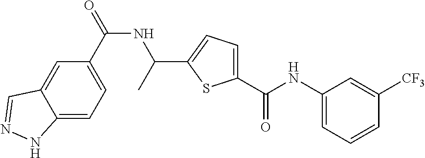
C1(C(=O)NC(C)C2=CC=C(C(NC3=CC=CC([CF3])=C3)=O)S2)=CC=C2C(=C1)C=NN2
